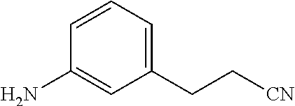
C1=CC=C(CC[CN])C=C1N
